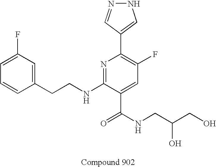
C1=CC(CCNC2=NC(C3=CNN=C3)=C(F)C=C2C(NCC(CO)O)=O)=CC(F)=C1
